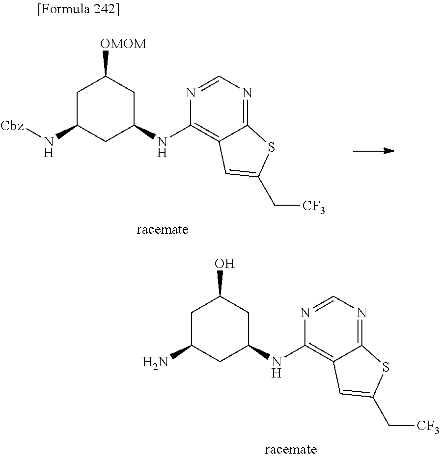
C1C(N[Cbz])CC(NC2=C3C(=NC=N2)SC(C[CF3])=C3)CC1[OMOM].C1C(N)CC(NC2=C3C(=NC=N2)SC(C[CF3])=C3)CC1O
